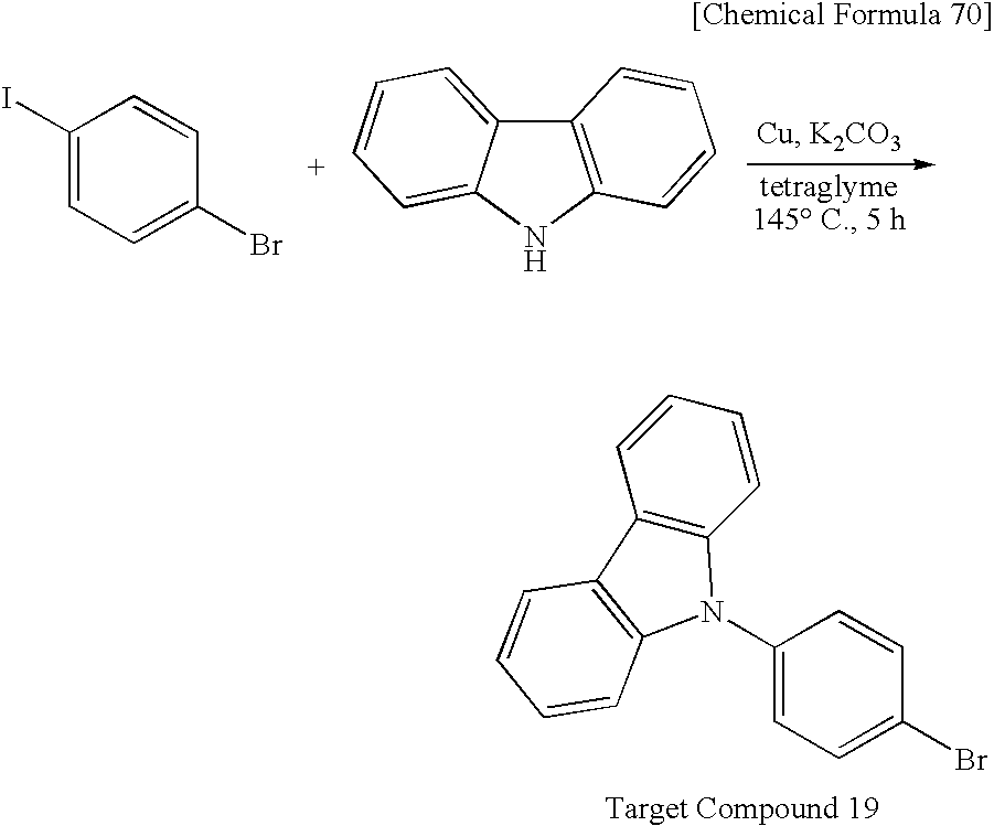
C12=CC=CC=C1NC1=C2C=CC=C1.C1(I)=CC=C(Br)C=C1.C1(N2C3=C(C=CC=C3)C3=C2C=CC=C3)=CC=C(Br)C=C1
